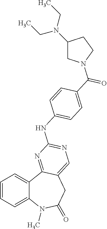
C1=CC=C2C(=C1)C1=NC(NC3=CC=C(C(=O)N4CC(N(CC)CC)CC4)C=C3)=NC=C1CC(=O)N2C
